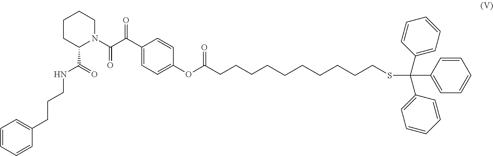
C1=CC=CC(CCCNC(C2N(C(C(=O)C3=CC=C(OC(CCCCCCCCCCSC(C4=CC=CC=C4)(C4=CC=CC=C4)C4=CC=CC=C4)=O)C=C3)=O)CCCC2)=O)=C1
